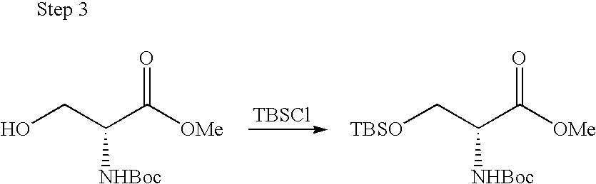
OCC(C([OMe])=O)[NHBoc].[TBSCl].[TBSO]CC(C([OMe])=O)[NHBoc]
